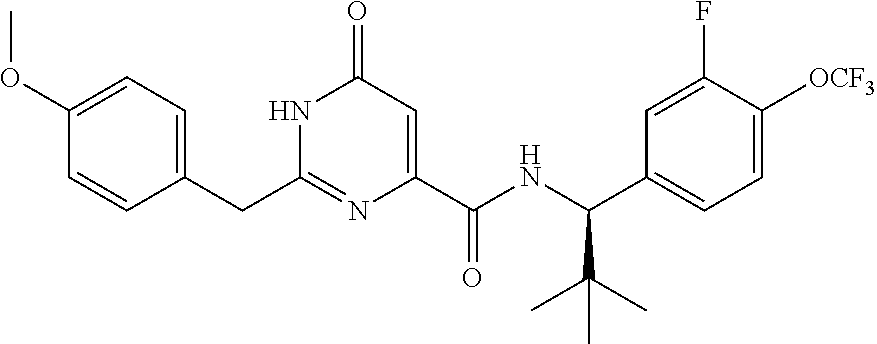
C(C1=CC=C(OC)C=C1)C1=NC(C(NC(C2=CC=C([OCF3])C(F)=C2)C(C)(C)C)=O)=CC(=O)N1
